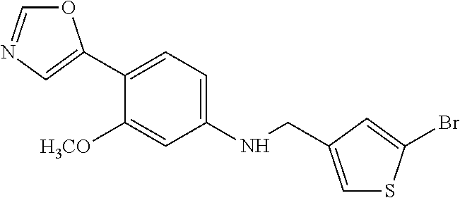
O1C=NC=C1C1=CC=C(NCC2=CSC(Br)=C2)C=C1[H3CO]
